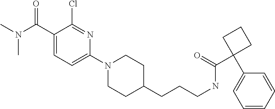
C1(N2CCC(CCCNC(=O)C3(C4=CC=CC=C4)CCC3)CC2)=CC=C(C(N(C)C)=O)C(Cl)=N1
